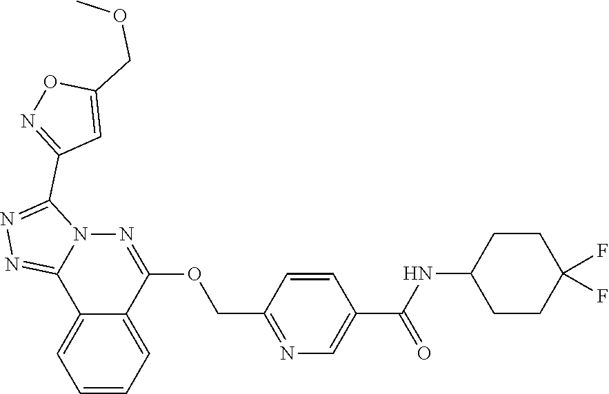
C12=CC=CC=C1C1=NN=C(C3=NOC(COC)=C3)N1N=C2OCC1=NC=C(C(NC2CCC(F)(F)CC2)=O)C=C1
